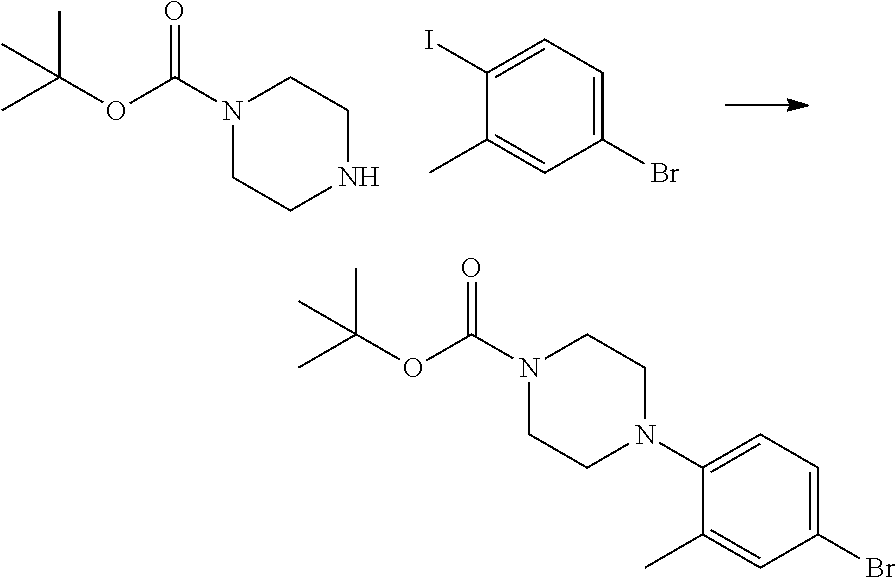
N1(C(OC(C)(C)C)=O)CCNCC1.C1(I)=CC=C(Br)C=C1C.N1(C(OC(C)(C)C)=O)CCN(C2=CC=C(Br)C=C2C)CC1
